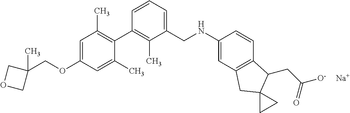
C1=C(OCC2(C)COC2)C=C(C)C(C2=C(C)C(CNC3=CC4=C(C=C3)C(CC(=O)[O-])C3(C4)CC3)=CC=C2)=C1C.[Na]
